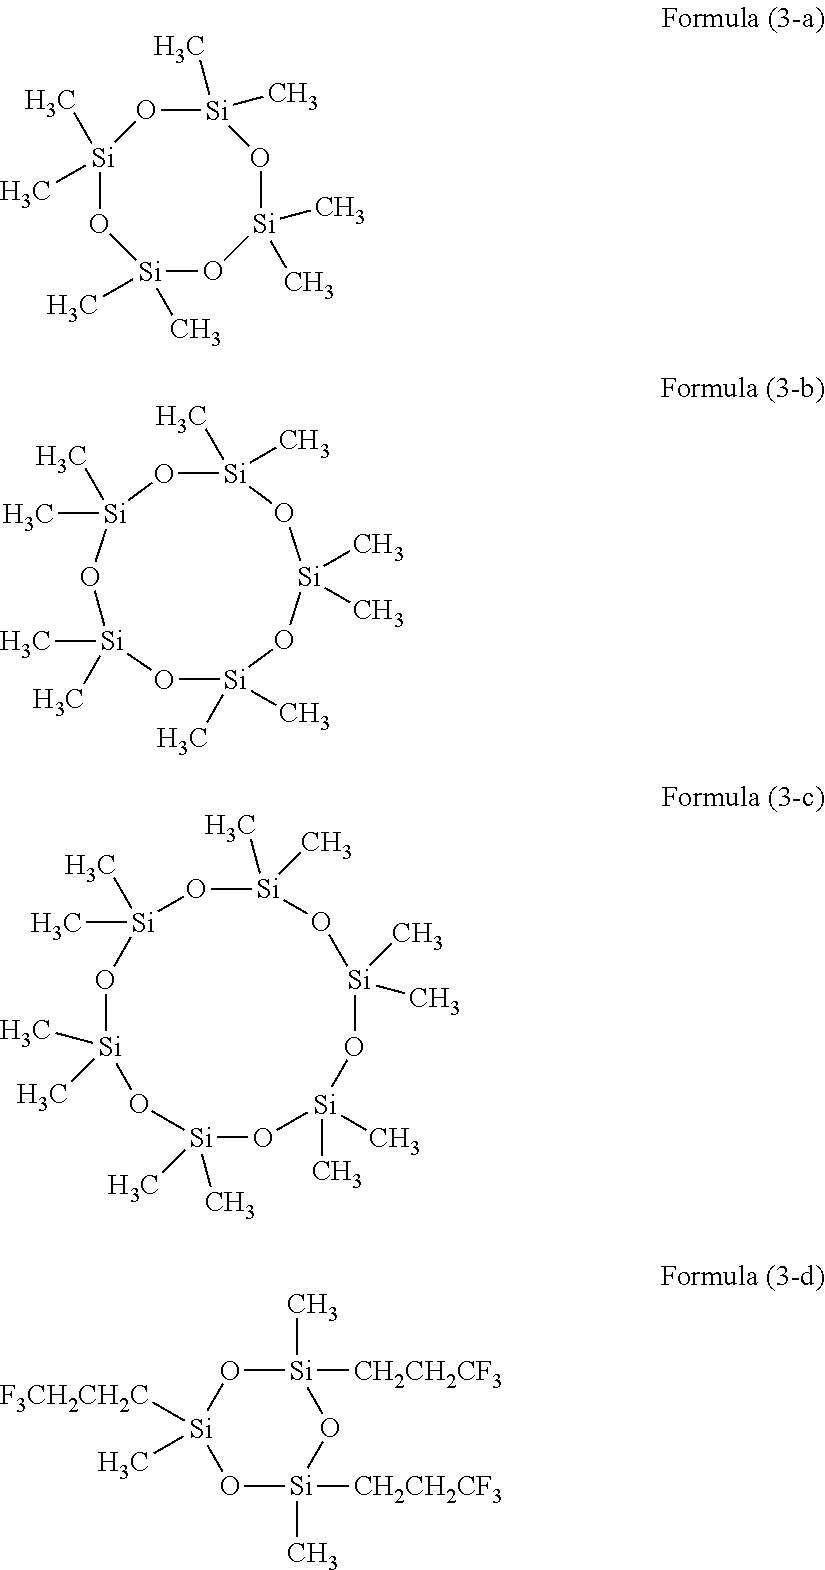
[Si]1(C)(C)O[Si](C)(C)O[Si](C)(C)O[Si](C)(C)O[Si](C)(C)O1.[Si]1(C)(C)O[Si](C)(C)O[Si](C)(C)O[Si](C)(C)O[Si](C)(C)O[Si](C)(C)O1.[Si]1(C)(C)O[Si](C)(C)O[Si](C)(C)O[Si](C)(C)O1.O1[Si]([CH2CH2CF3])(C)O[Si](C)([CH2CH2CF3])O[Si]1([F3CH2CH2C])C
